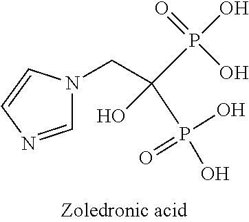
C1=NC=CN1CC(P(O)(=O)O)(P(O)(O)=O)O
